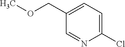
C1(Cl)=CC=C(COC)C=N1
